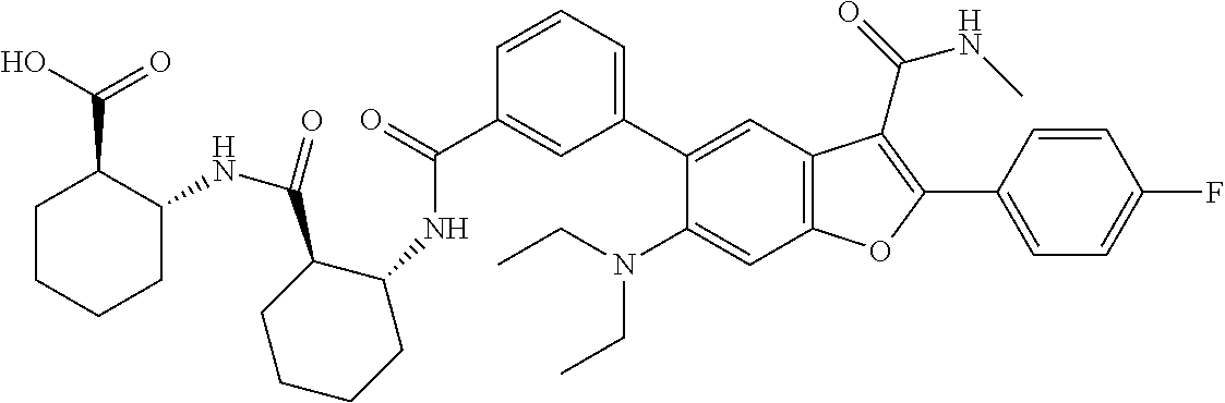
C1(C(=O)NC2C(C(NC3C(C(=O)O)CCCC3)=O)CCCC2)=CC(C2=CC3=C(C=C2N(CC)CC)OC(C2=CC=C(F)C=C2)=C3C(=O)NC)=CC=C1
